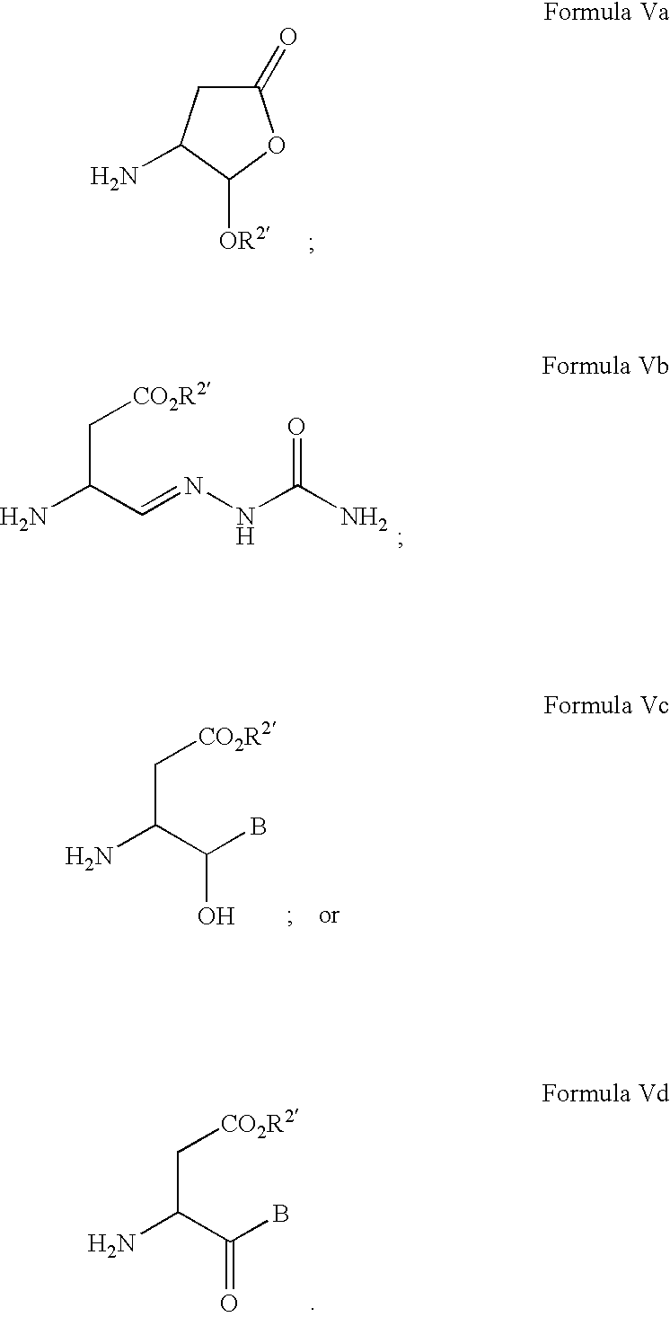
C1(=O)CC(N)C([OR2])O1.NC(C=NNC(N)=O)C[CO2R2].NC(C(B)O)C[CO2R2].NC(C(B)=O)C[CO2R2]
